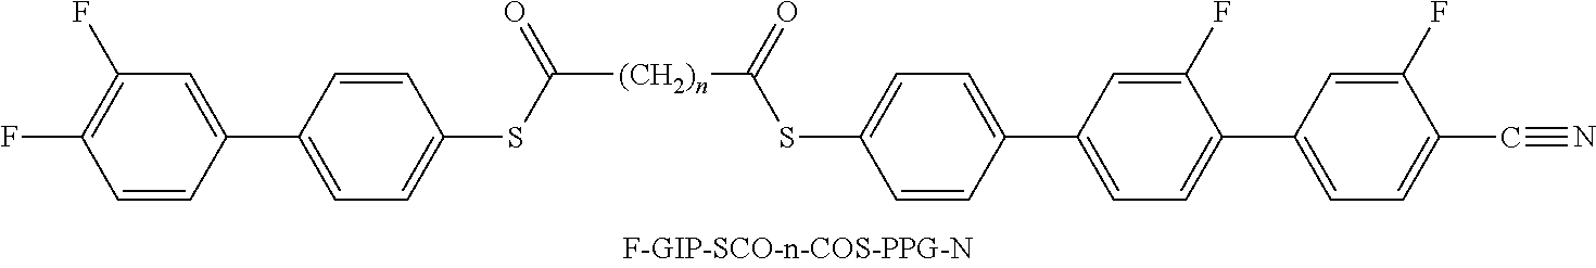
C1=CC(C2=CC=C(SC([(CH2)n]C(SC3=CC=C(C4=CC=C(C5=CC=C(C#N)C(F)=C5)C(F)=C4)C=C3)=O)=O)C=C2)=CC(F)=C1F
